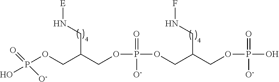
[E]NCC(COP(=O)([O-])O)COP(=O)([O-])OCC(CNF)COP(=O)([O-])O
